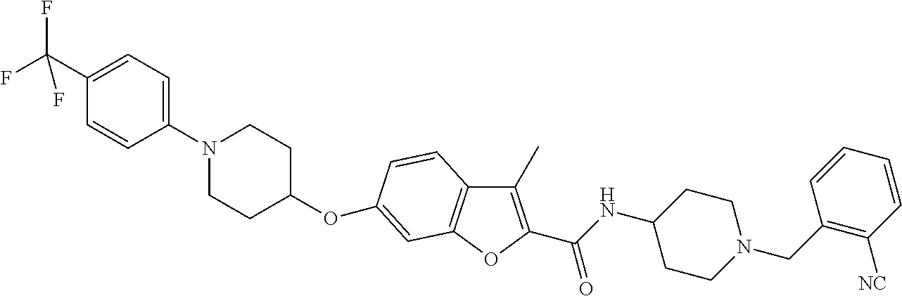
N1(C2=CC=C(C(F)(F)F)C=C2)CCC(OC2=CC3=C(C(C)=C(C(NC4CCN(CC5=C([NC])C=CC=C5)CC4)=O)O3)C=C2)CC1
